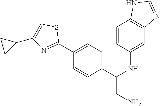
C1=CC(NC(CN)C2=CC=C(C3=NC(C4CC4)=CS3)C=C2)=CC2=C1NC=N2
